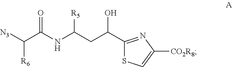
[N3]C(C(NC(CC(C1=NC([CO2R8])=CS1)O)[R5])=O)[R6]
